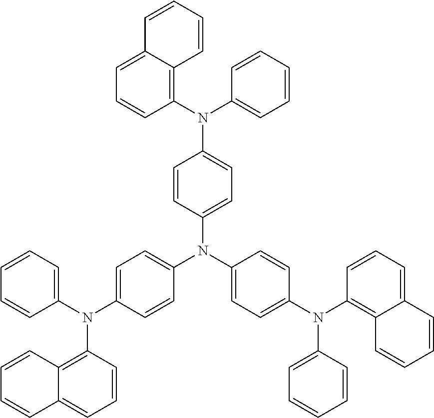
C1=CC(N(C2=CC=CC=C2)C2=CC=C(N(C3=CC=C(N(C4=C5C(=CC=C4)C=CC=C5)C4=CC=CC=C4)C=C3)C3=CC=C(N(C4=C5C(=CC=C4)C=CC=C5)C4=CC=CC=C4)C=C3)C=C2)=C2C(=C1)C=CC=C2
